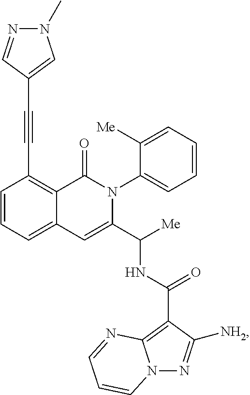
C1=CC=C2C(=C1C#CC1=CN(C)N=C1)C(=O)N(C1=CC=CC=C1[Me])C(C([Me])NC(=O)C1=C3N(N=C1[NH2])C=CC=N3)=C2
